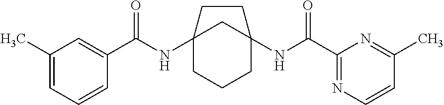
C12(NC(C3=CC(C)=CC=C3)=O)CCCC(NC(C3=NC=CC(C)=N3)=O)(C1)CC2
